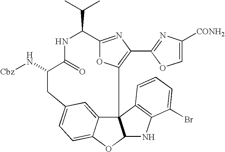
C12=NC(C3=NC([CONH2])=CO3)=C(O1)C13C4=CC(=CC=C4OC1NC1=C3C=CC=C1Br)CC(N[Cbz])C(=O)NC2C(C)C
